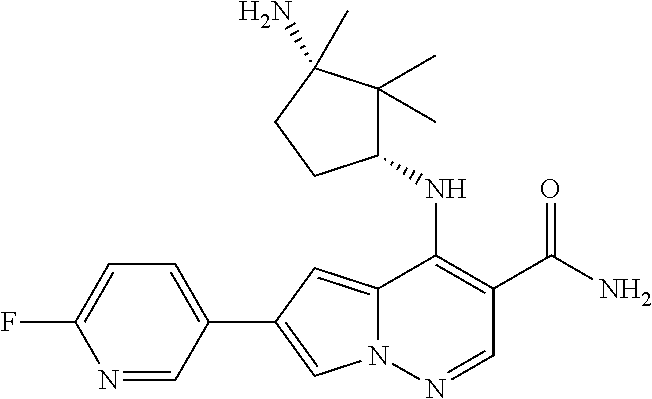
N12C(=CC(C3=CC=C(F)N=C3)=C1)C(NC1C(C)(C)C(N)(C)CC1)=C(C(N)=O)C=N2
